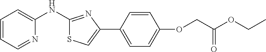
C1=CC=NC(NC2=NC(C3=CC=C(OCC(OCC)=O)C=C3)=CS2)=C1
